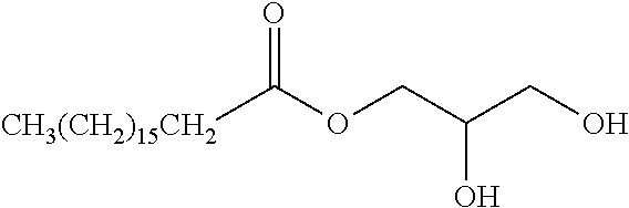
[CH3(CH2)15CH2]C(OCC(CO)O)=O
